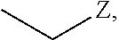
CC[Z]
